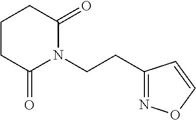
C1(CCN2C(=O)CCCC2=O)=NOC=C1
